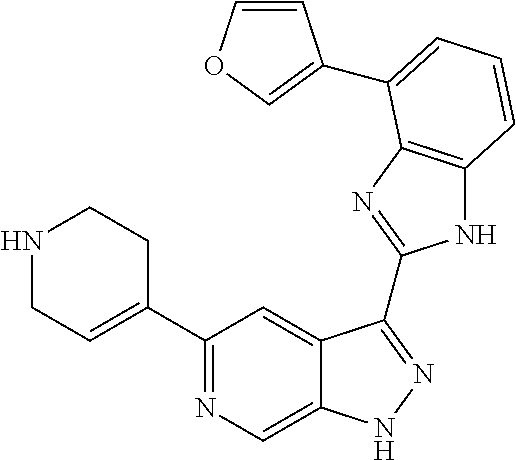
C1(C2=NC=C3C(=C2)C(C2=NC4=C(N2)C=CC=C4C2=COC=C2)=NN3)=CCNCC1
